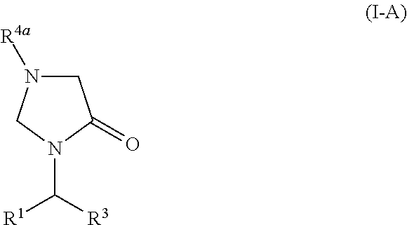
C1N([R4a])CN(C([R3])[R1])C1=O
